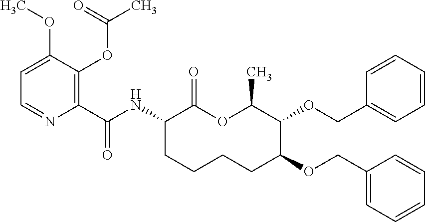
C1(C(NC2C(=O)OC(C)C(OCC3=CC=CC=C3)C(OCC3=CC=CC=C3)CCCC2)=O)=C(OC(C)=O)C(OC)=CC=N1
